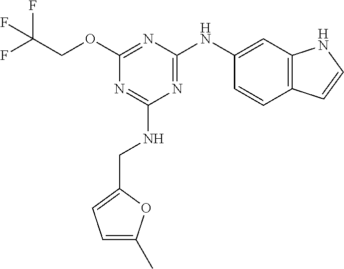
N1=C(NC2=CC3=C(C=C2)C=CN3)N=C(OCC(F)(F)F)N=C1NCC1=CC=C(C)O1
